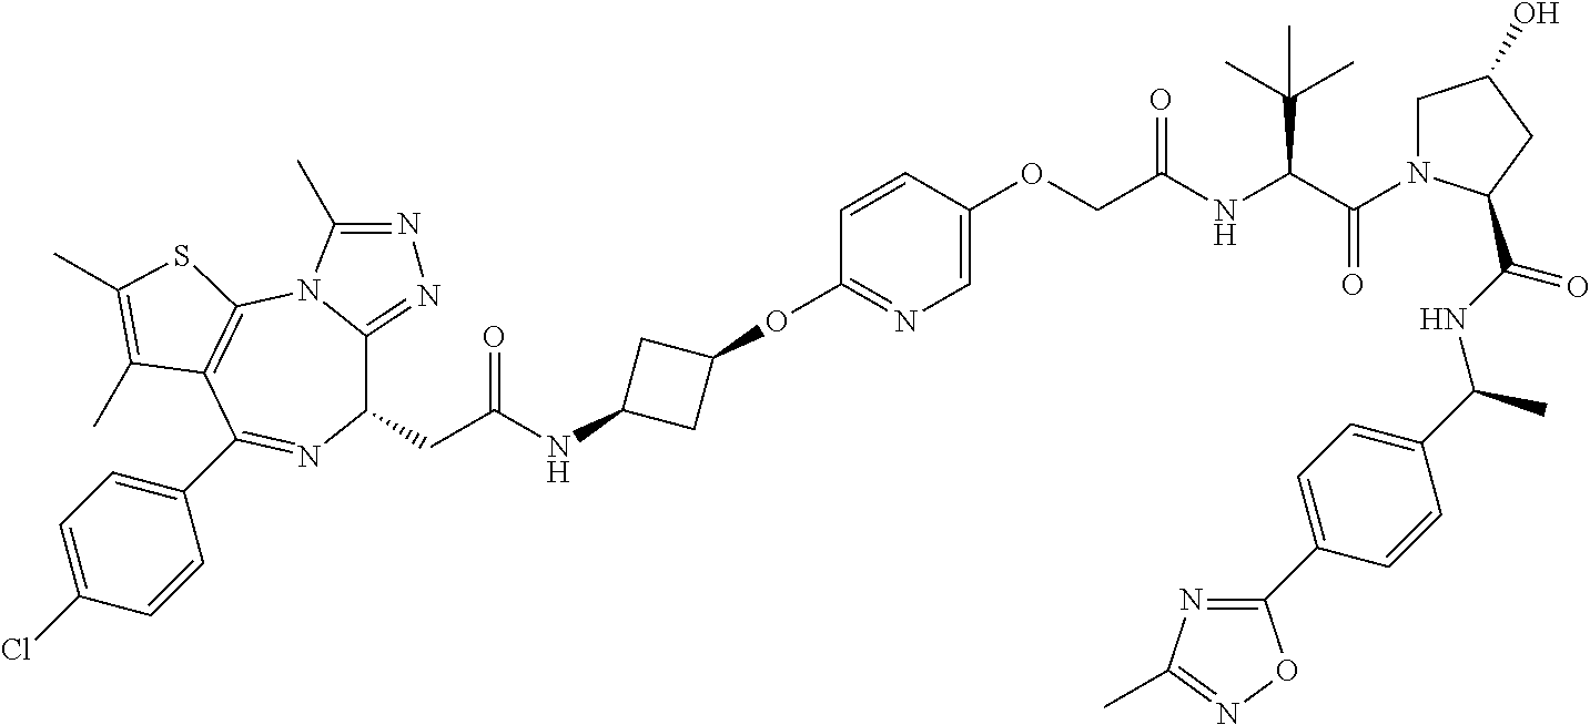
C1(CC(NC2CC(OC3=NC=C(OCC(NC(C(=O)N4CC(O)CC4C(NC(C4=CC=C(C5=NC(C)=NO5)C=C4)C)=O)C(C)(C)C)=O)C=C3)C2)=O)C2=NN=C(C)N2C2=C(C(C3=CC=C(Cl)C=C3)=N1)C(C)=C(C)S2
